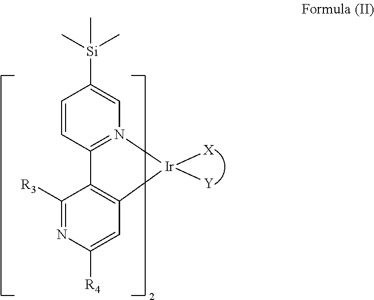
C1=CC2=N(C=C1[Si](C)(C)C)[Ir]([X])([Y])C1=C2C([R3])=NC([R4])=C1
